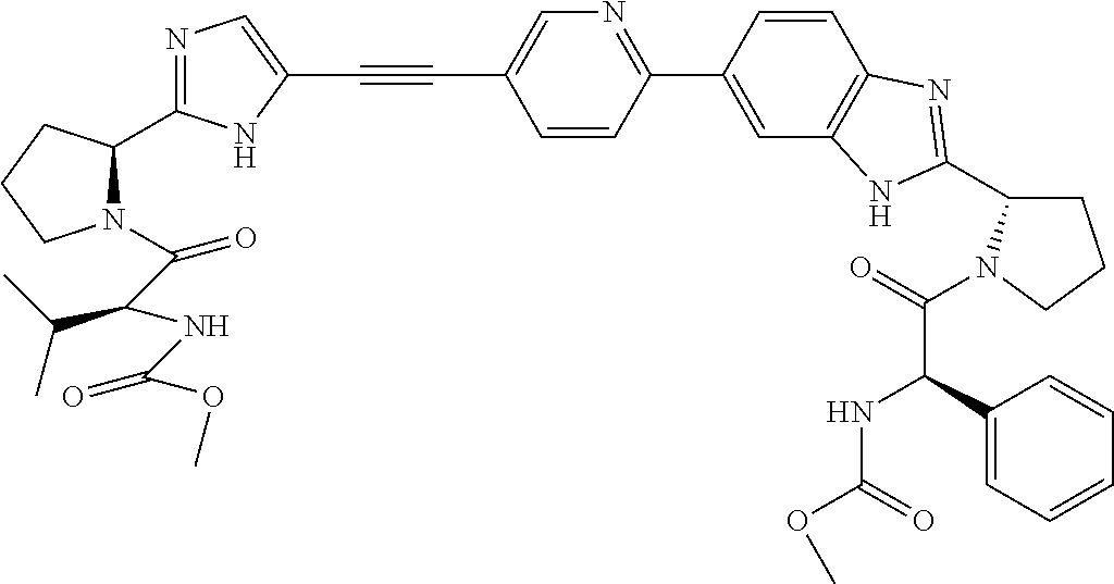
C12=C(C=C(C3=NC=C(C#CC4=CN=C(C5N(C(C(NC(OC)=O)C(C)C)=O)CCC5)N4)C=C3)C=C1)NC(C1CCCN1C(=O)C(C1=CC=CC=C1)NC(OC)=O)=N2
